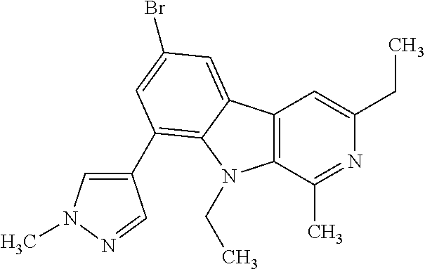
C12=C(C(C)=NC(CC)=C1)N(CC)C1=C(C3=CN(C)N=C3)C=C(Br)C=C21
